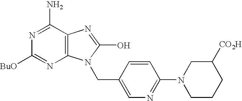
C12=C(C(N)=NC([BuO])=N1)N=C(O)N2CC1=CN=C(N2CCCC([CO2H])C2)C=C1
